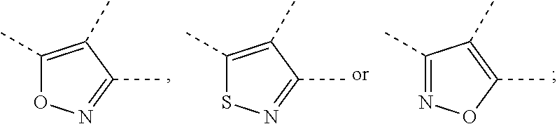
C1(C)=C(C)C(C)=NO1.C1(C)=C(C)C(C)=NS1.C1(C)=NOC(C)=C1C
